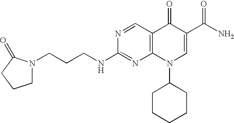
N1=CC2=C(N=C1NCCCN1CCCC1=O)N(C1CCCCC1)C=C(C(N)=O)C2=O
